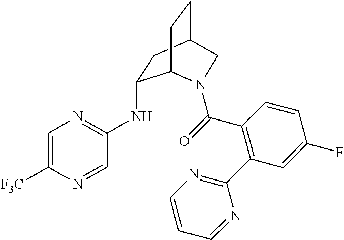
C1=C([F3C])N=CC(NC2CC3CCC2N(C(=O)C2=C(C4=NC=CC=N4)C=C(F)C=C2)C3)=N1
